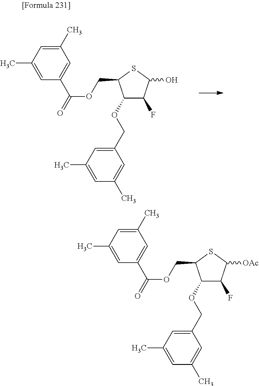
C1(C)=CC(C)=CC(C(=O)OCC2C(OCC3=CC(C)=CC(C)=C3)C(F)C(O)S2)=C1.C1(C)=CC(C)=CC(C(=O)OCC2C(OCC3=CC(C)=CC(C)=C3)C(F)C([OAc])S2)=C1
